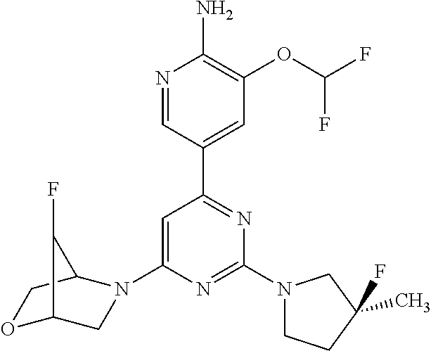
N1=CC(C2=NC(N3CCC(F)(C)C3)=NC(N3CC4OCC3C4F)=C2)=CC(OC(F)F)=C1N
